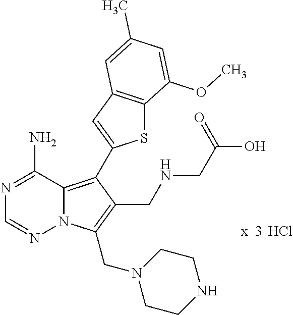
Cl.N12C(=C(C3=CC4=C(S3)C(OC)=CC(C)=C4)C(CNCC(O)=O)=C1CN1CCNCC1)C(N)=NC=N2
